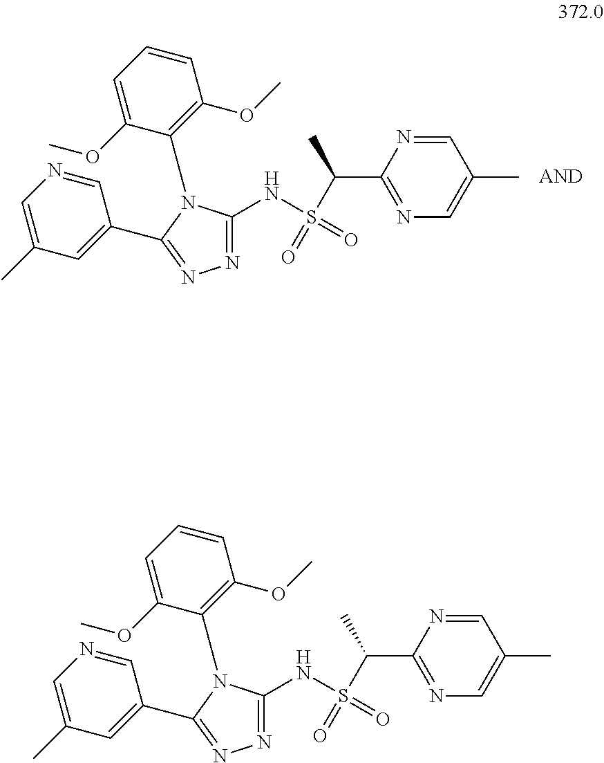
C1=C(OC)C(N2C(NS(=O)(C(C)C3=NC=C(C)C=N3)=O)=NN=C2C2=CC(C)=CN=C2)=C(OC)C=C1.C1=C(OC)C(N2C(NS(=O)(C(C)C3=NC=C(C)C=N3)=O)=NN=C2C2=CC(C)=CN=C2)=C(OC)C=C1
